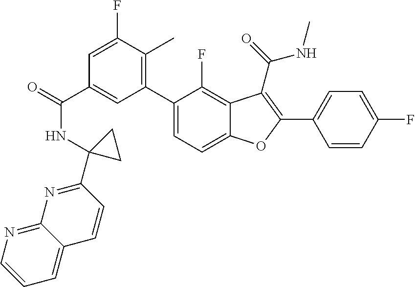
O=C(C1=CC(C2=CC=C3C(=C2F)C(C(=O)NC)=C(C2=CC=C(F)C=C2)O3)=C(C)C(F)=C1)NC1(C2=NC3=NC=CC=C3C=C2)CC1
